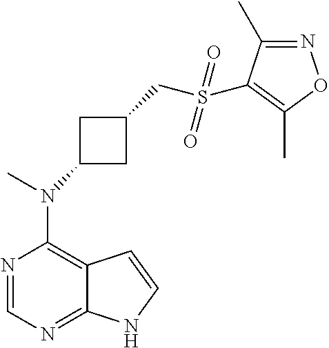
N1=CN=C2C(=C1N(C)C1CC(CS(=O)(=O)C3=C(C)ON=C3C)C1)C=CN2
